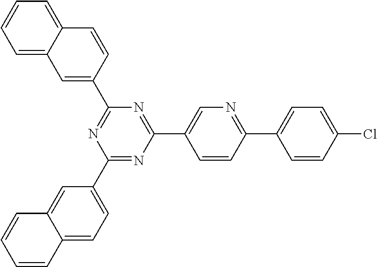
C1=CC(Cl)=CC=C1C1=NC=C(C2=NC(C3=CC4=CC=CC=C4C=C3)=NC(C3=CC=C4C(=C3)C=CC=C4)=N2)C=C1
